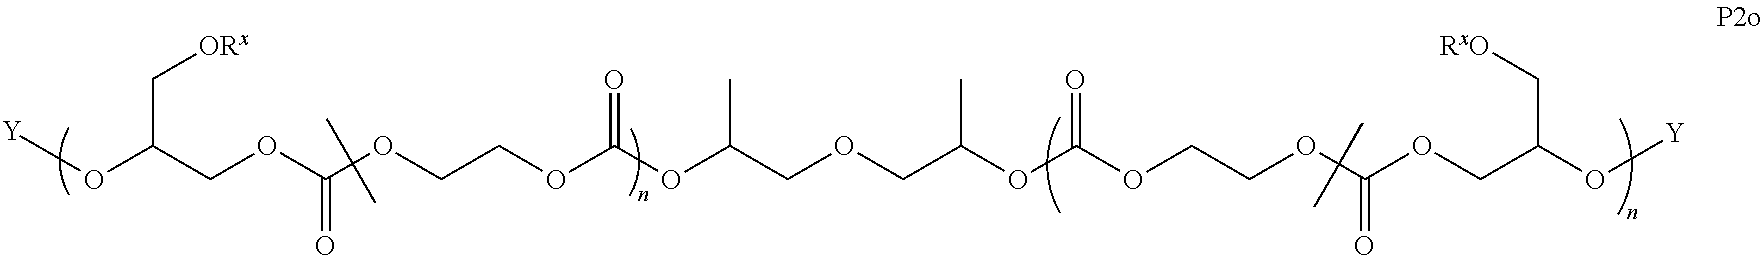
[Y]OC(COC(OCCOC(OC(COCC(OC(OCCOC(OCC(O[Y])C[RxO])=O)=O)C)C)=O)=O)C[ORx]
